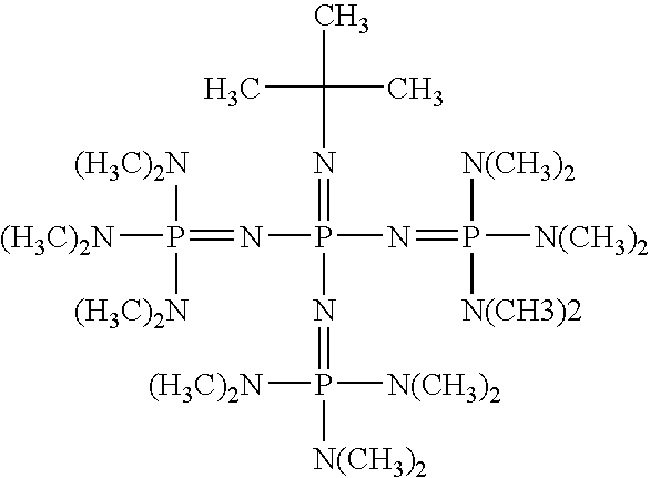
CC(C)(C)N=P(N=P([N(CH3)2])([N(CH3)2])[N(CH3)2])(N=P([(H3C)2N])([(H3C)2N])[(H3C)2N])N=P([N(CH3)2])([N(CH3)2])[(H3C)2N]
